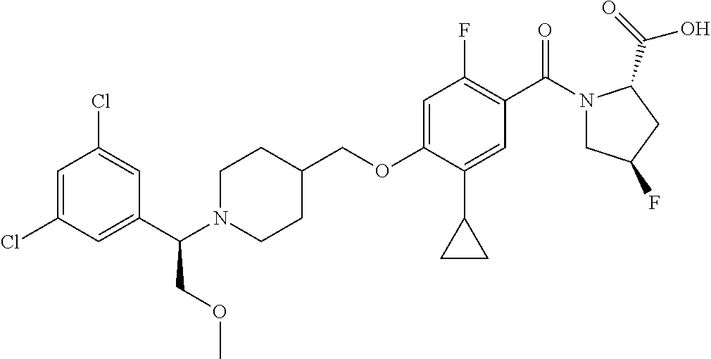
C1=C(Cl)C=C(C(N2CCC(COC3=CC(F)=C(C(=O)N4CC(F)CC4C(=O)O)C=C3C3CC3)CC2)COC)C=C1Cl
